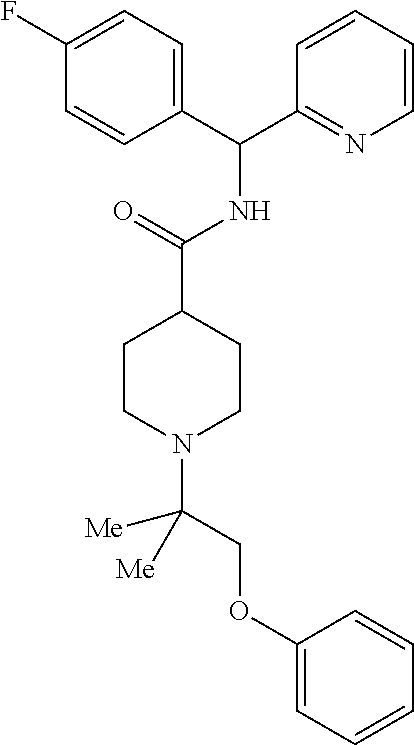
C1CN(C(COC2=CC=CC=C2)([Me])[Me])CCC1C(NC(C1=CC=C(F)C=C1)C1=NC=CC=C1)=O
